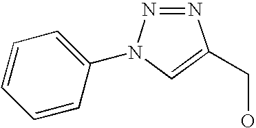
N1=NN(C2=CC=CC=C2)C=C1CO
